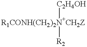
[R1CONH(CH2)2N+CH2Z]([C2H4OH])[R2]
